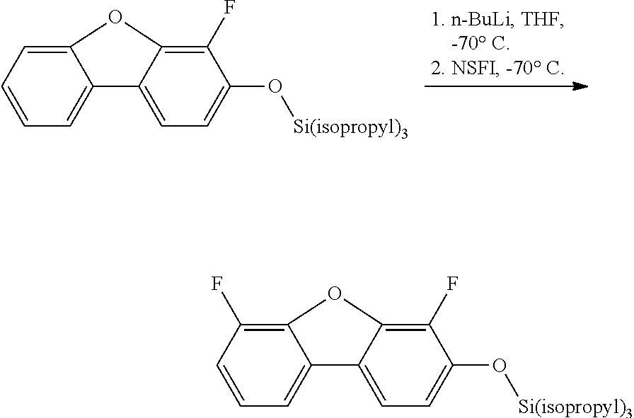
C12=CC=CC=C1C1=CC=C(O[Si(isopropyl)3])C(F)=C1O2.C12=C(F)C=CC=C1C1=CC=C(O[Si(isopropyl)3])C(F)=C1O2
